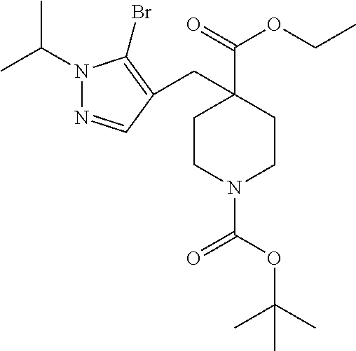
N1(C(C)C)N=CC(CC2(C(OCC)=O)CCN(C(=O)OC(C)(C)C)CC2)=C1Br
